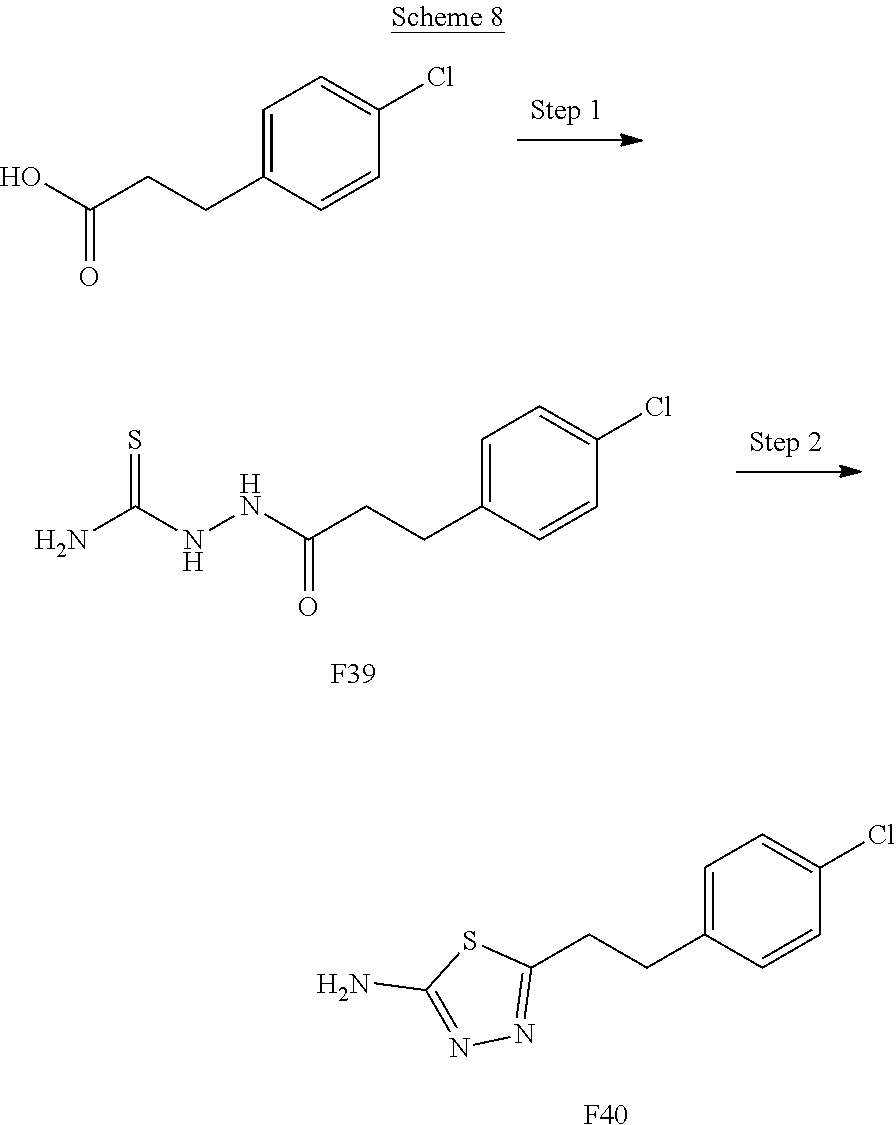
C1=C(CCC(O)=O)C=CC(Cl)=C1.C1=C(CCC(NNC(N)=S)=O)C=CC(Cl)=C1.[F39].C1=C(CCC2=NN=C(N)S2)C=CC(Cl)=C1.[F40]
